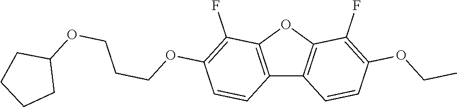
C12=C(OC3=C1C=CC(OCC)=C3F)C(F)=C(OCCCOC1CCCC1)C=C2
